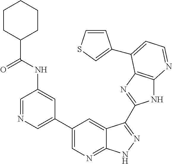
C1=NC=C(C2=CN=C3C(=C2)C(C2=NC4=C(N2)N=CC=C4C2=CSC=C2)=NN3)C=C1NC(C1CCCCC1)=O
